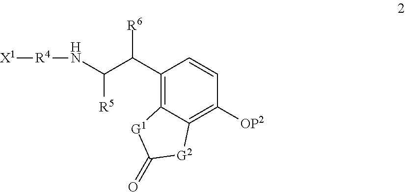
N(C(C(C1=C2C(=C([OP2])C=C1)[G2]C(=O)[G1]2)[R6])[R5])[R4][X1]
